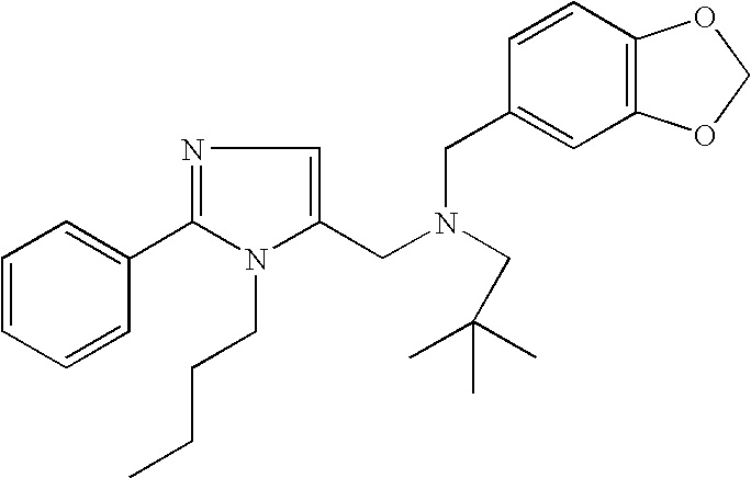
C1=CC=CC(C2=NC=C(CN(CC3=CC4=C(C=C3)OCO4)CC(C)(C)C)N2CCCC)=C1
